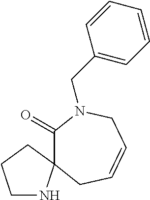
C1(=O)N(CC2=CC=CC=C2)CC=CCC12NCCC2
